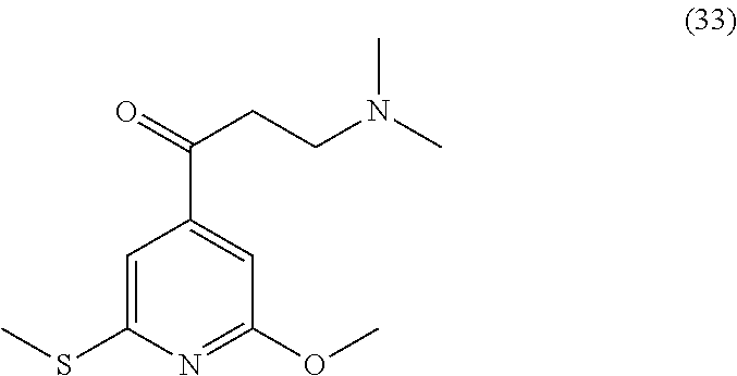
C1=C(SC)N=C(OC)C=C1C(=O)CCN(C)C
